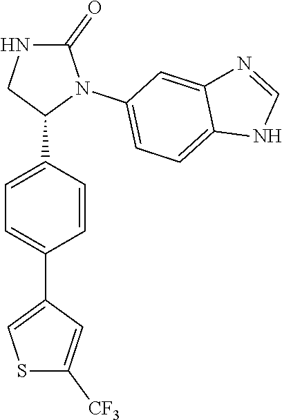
C1=C(C2N(C3=CC=C4C(=C3)N=CN4)C(=O)NC2)C=CC(C2=CSC([CF3])=C2)=C1
